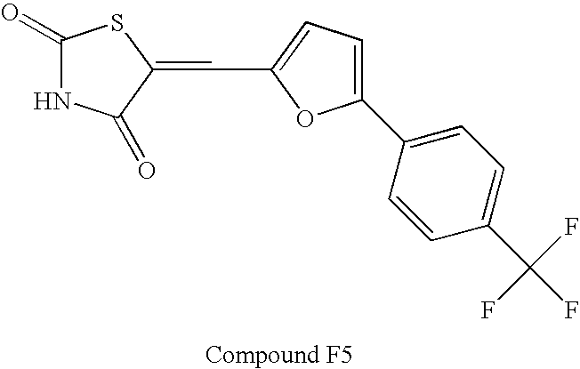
C1(=O)NC(=O)C(=CC2=CC=C(C3=CC=C(C(F)(F)F)C=C3)O2)S1
